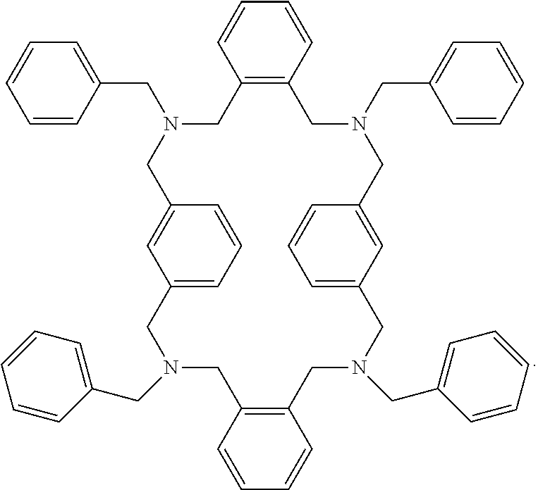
C1C2=C(CN(CC3=CC=CC=C3)CC3=CC(=CC=C3)CN(CC3=CC=CC=C3)CC3=C(CN(CC4=CC=CC=C4)CC4=CC=CC(=C4)CN1CC1=CC=CC=C1)C=CC=C3)C=CC=C2
